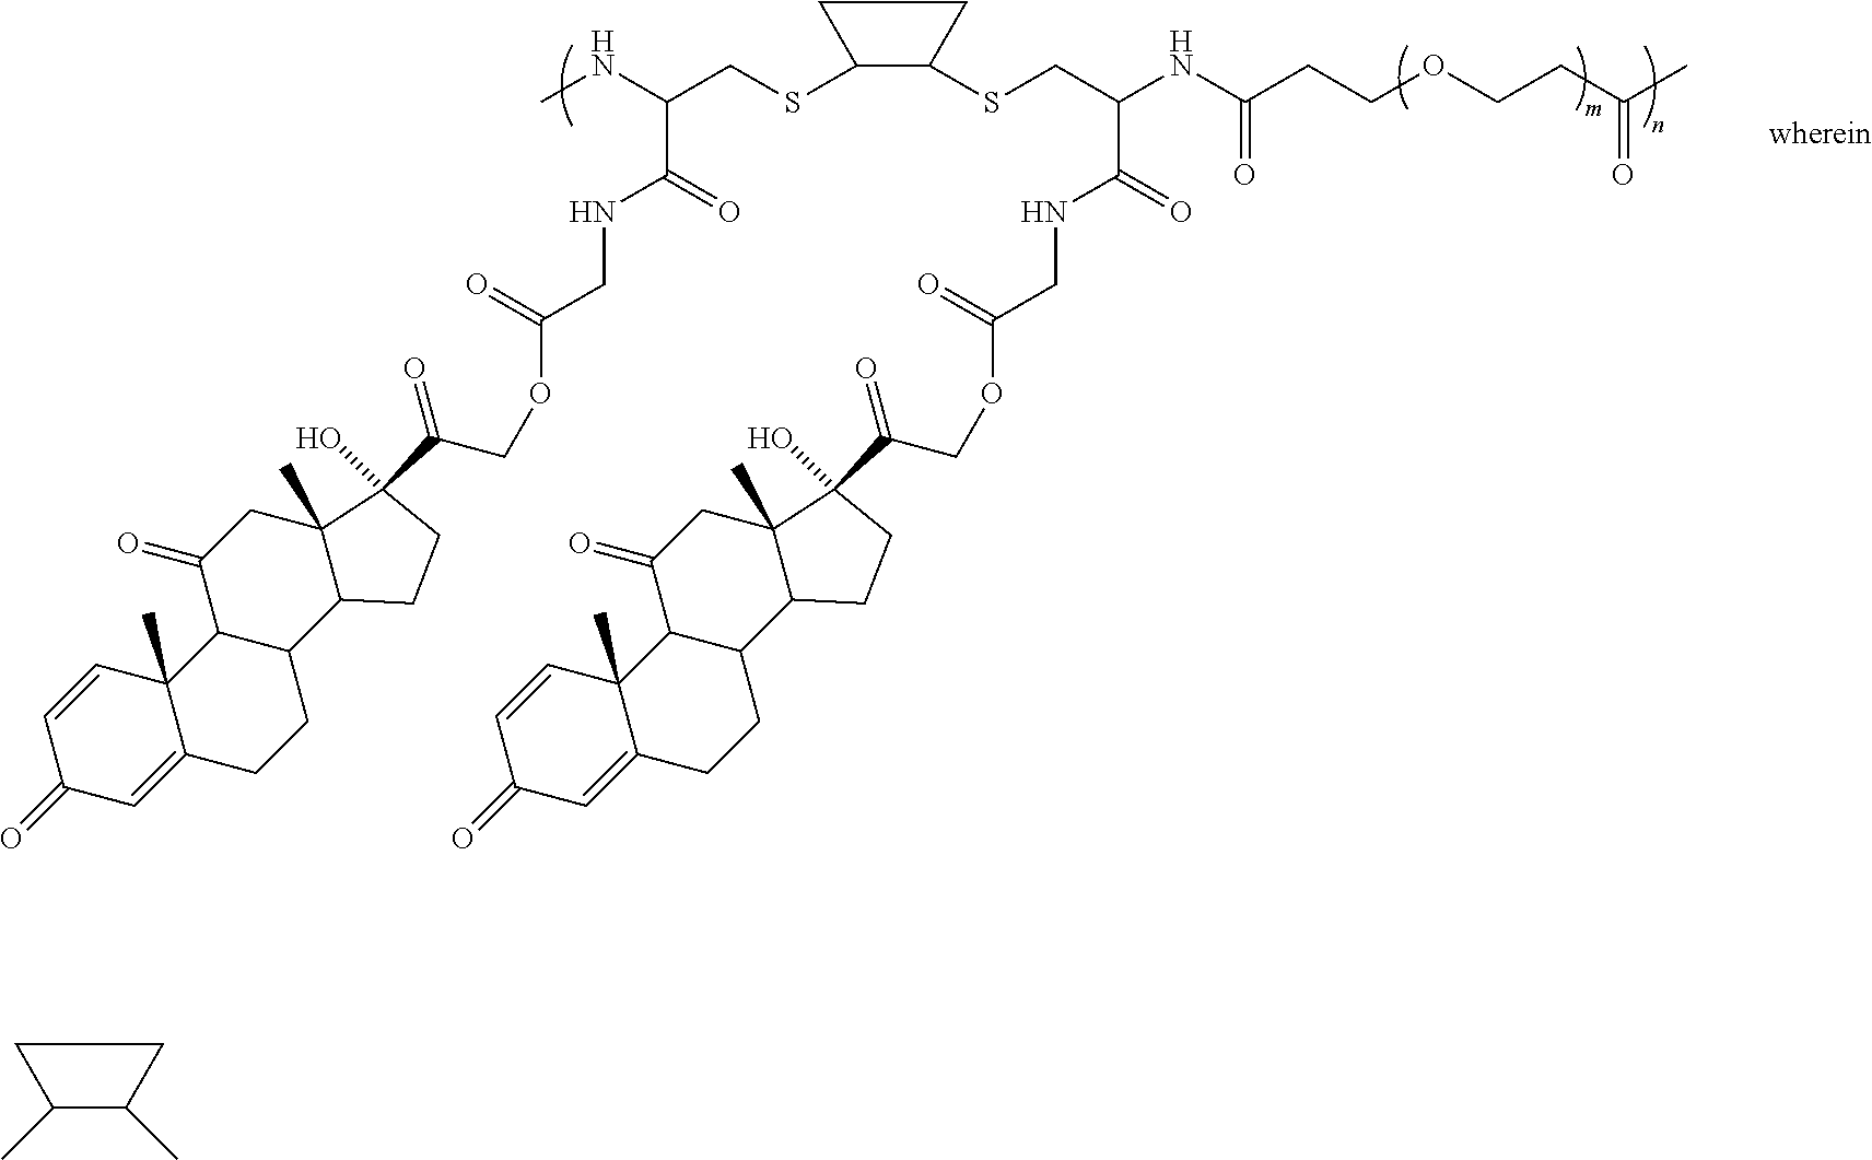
C1(SCC(NC)C(NCC(=O)OCC(=O)C2(O)C3(C)C(C4CCC5=CC(=O)C=CC5(C)C4C(=O)C3)CC2)=O)C(SCC(NC(CCOCCC(C)=O)=O)C(=O)NCC(=O)OCC(=O)C2(O)C3(C)C(C4CCC5=CC(=O)C=CC5(C)C4C(=O)C3)CC2)CC1.C1(C)C(C)CC1
